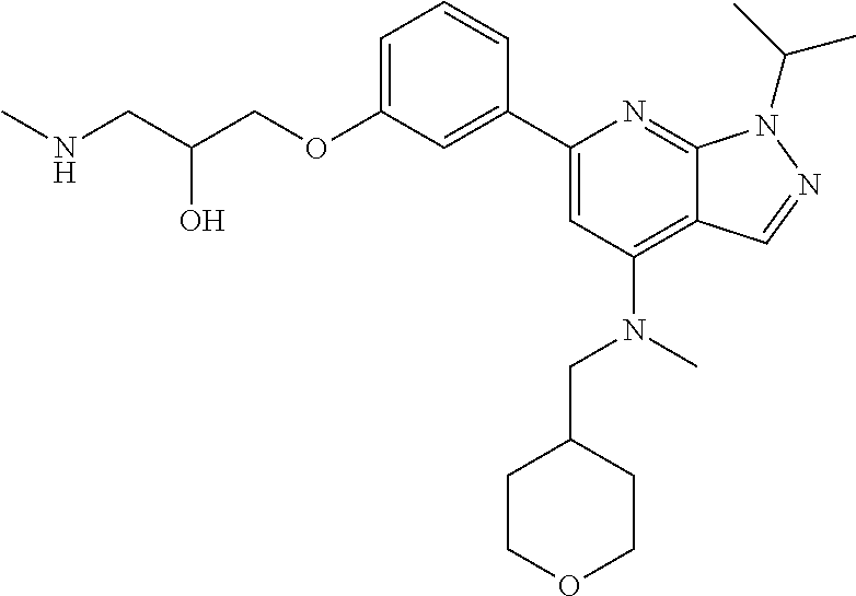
N(CC(COC1=CC=CC(C2=CC(N(CC3CCOCC3)C)=C3C(=N2)N(C(C)C)N=C3)=C1)O)C
